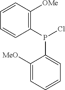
C1([MeO])=CC=CC=C1P(C1=C([OMe])C=CC=C1)Cl
